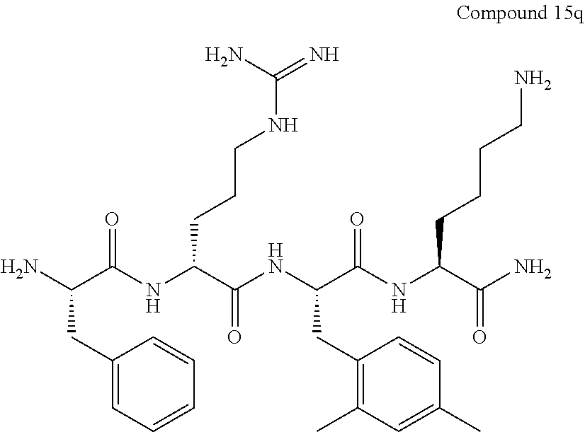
NC(C(NC(C(NC(C(NC(C(N)=O)CCCCN)=O)CC1=C(C)C=C(C)C=C1)=O)CCCNC(N)=N)=O)CC1=CC=CC=C1
